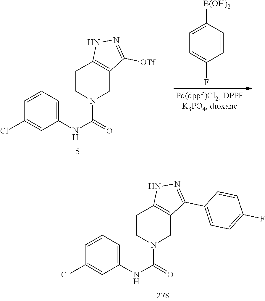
C1=CC([B(OH)2])=CC=C1F.C1(NC(N2CC3=C(CC2)NN=C3[OTf])=O)=CC=CC(Cl)=C1.C1(NC(N2CC3=C(CC2)NN=C3C2=CC=C(F)C=C2)=O)=CC=CC(Cl)=C1
